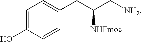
C1=C(CC(C[NH2])[NHFmoc])C=CC(O)=C1
